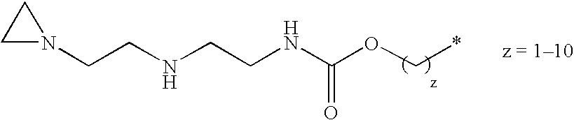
N1(CCNCCNC(OC*)=O)CC1
